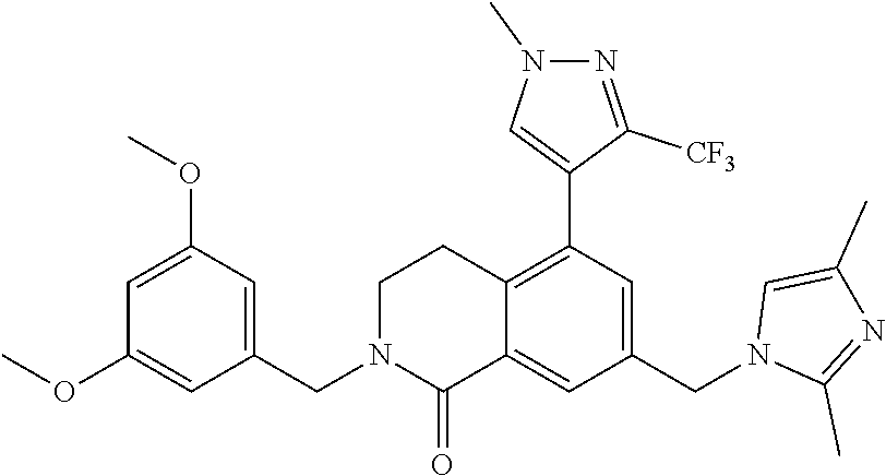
C1(OC)=CC(CN2C(=O)C3=CC(CN4C(C)=NC(C)=C4)=CC(C4=CN(C)N=C4[CF3])=C3CC2)=CC(OC)=C1
